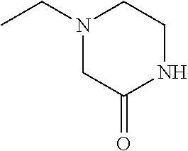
N1CCN(CC)CC1=O
